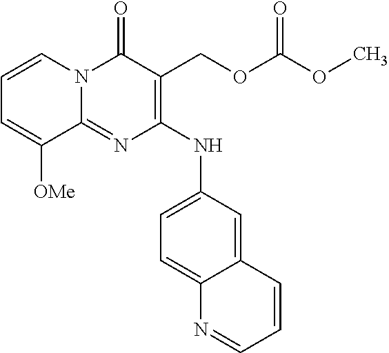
C1(NC2=CC=C3C(=C2)C=CC=N3)=C(COC(OC)=O)C(=O)N2C(=N1)C([OMe])=CC=C2
